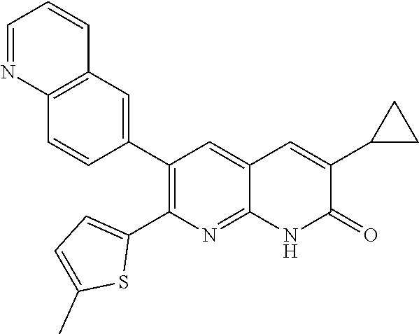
C12=C(C=C(C3=C(C4=CC=C(C)S4)N=C4C(=C3)C=C(C3CC3)C(=O)N4)C=C1)C=CC=N2
